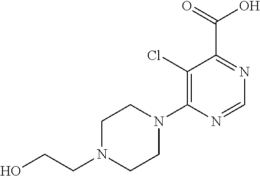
C1(Cl)=C(N2CCN(CCO)CC2)N=CN=C1C(=O)O
